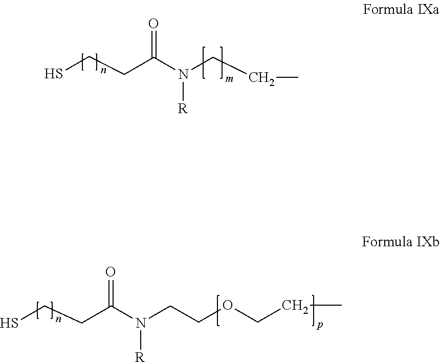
SCCC(N(CCC)[R])=O.SCCC(N(CCOCCC)[R])=O
